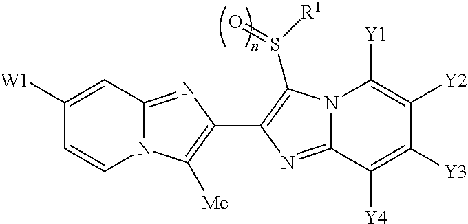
C1([W1])=CC2=NC(C3=C(S([R1])=O)N4C(=N3)C([Y4])=C([Y3])C([Y2])=C4[Y1])=C([Me])N2C=C1
